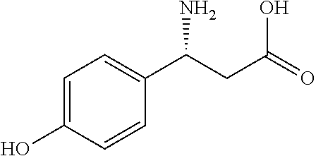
C1=C(O)C=CC(C(CC(=O)O)N)=C1
